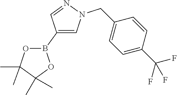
C1(B2OC(C)(C)C(C)(C)O2)=CN(CC2=CC=C(C(F)(F)F)C=C2)N=C1
